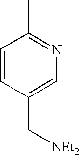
C1=CC(C[NEt2])=CN=C1C
